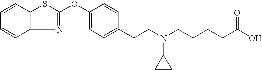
C12=C(C=CC=C1)SC(OC1=CC=C(CCN(CCCCC(O)=O)C3CC3)C=C1)=N2
